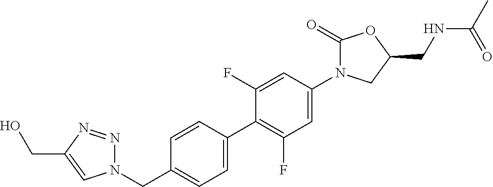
C1(=O)N(C2=CC(F)=C(C3=CC=C(CN4N=NC(CO)=C4)C=C3)C(F)=C2)CC(CNC(C)=O)O1
